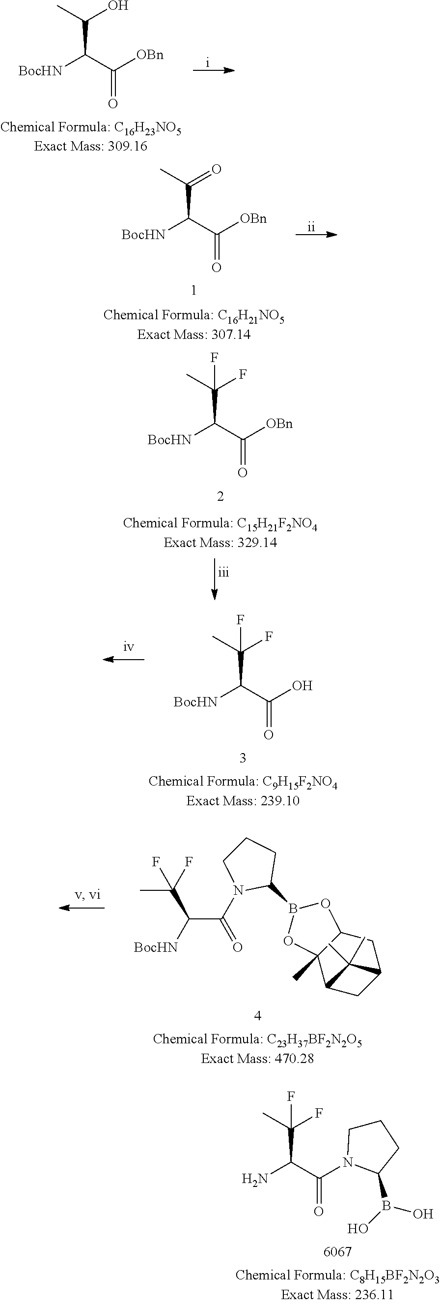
[BocHN]C(C([OBn])=O)C(C)O.[BocHN]C(C([OBn])=O)C(C)=O.[BocHN]C(C([OBn])=O)C(C)(F)F.[BocHN]C(C(O)=O)C(C)(F)F.C(=O)(C(C(C)(F)F)[BocHN])N1C(B2OC3(C)C(O2)CC2CC3C2(C)C)CCC1.NC(C(=O)N1C(B(O)O)CCC1)C(C)(F)F
